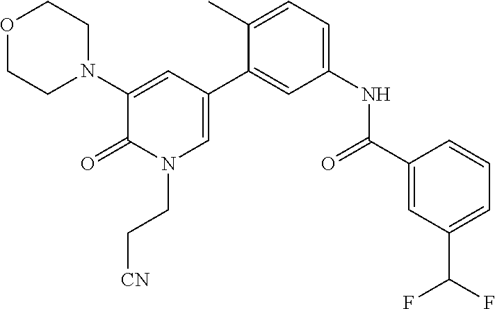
O1CCN(C2=CC(C3=CC(NC(C4=CC(C(F)F)=CC=C4)=O)=CC=C3C)=CN(CC[CN])C2=O)CC1
